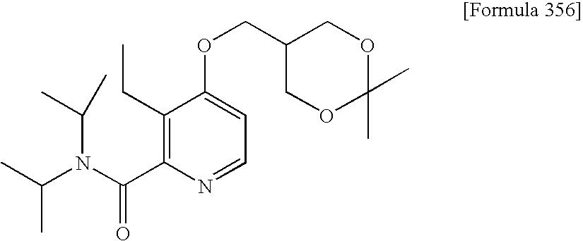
CC(N(C(C1=C(CC)C(OCC2COC(C)(C)OC2)=CC=N1)=O)C(C)C)C
